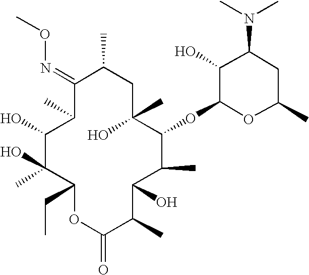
C1(=NOC)C(C)C(O)C(O)(C)C(CC)OC(=O)C(C)C(O)C(C)C(OC2OC(C)CC(N(C)C)C2O)C(C)(O)CC1C
